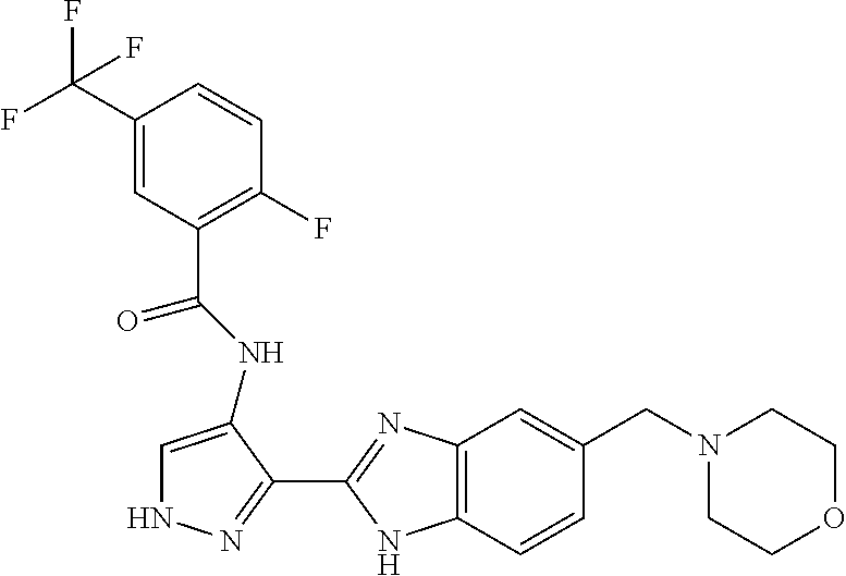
C1=C(NC(C2=C(F)C=CC(C(F)(F)F)=C2)=O)C(C2=NC3=C(N2)C=CC(CN2CCOCC2)=C3)=NN1
